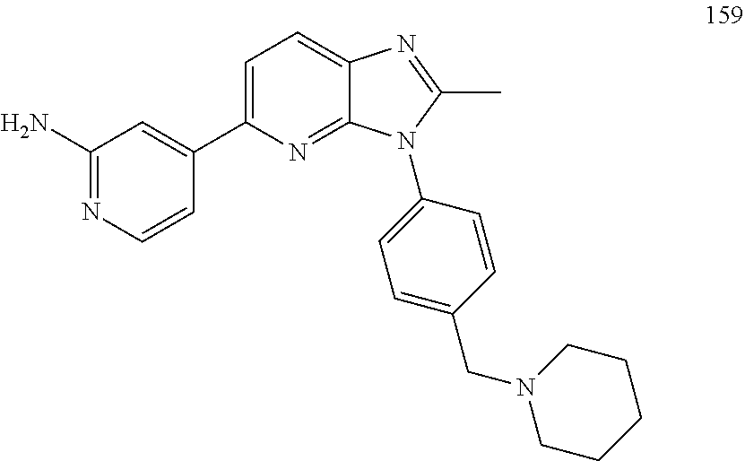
C1(C2=CC=C3C(=N2)N(C2=CC=C(CN4CCCCC4)C=C2)C(C)=N3)=CC(N)=NC=C1
